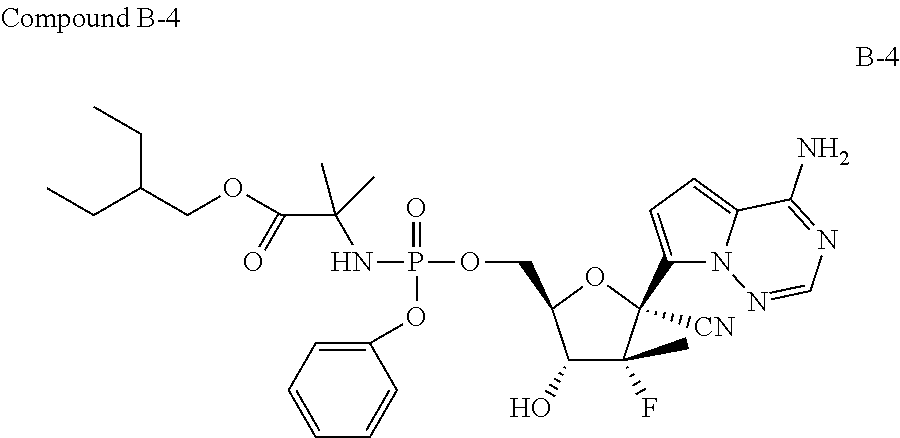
C1(O)C(F)(C)C(C2=CC=C3N2N=CN=C3N)([CN])OC1COP(=O)(NC(C(OCC(CC)CC)=O)(C)C)OC1=CC=CC=C1
